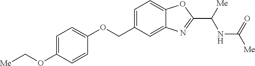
C(OC1=CC=C(OCC2=CC=C3C(=C2)N=C(C([Me])NC(=O)[Me])O3)C=C1)[Me]
